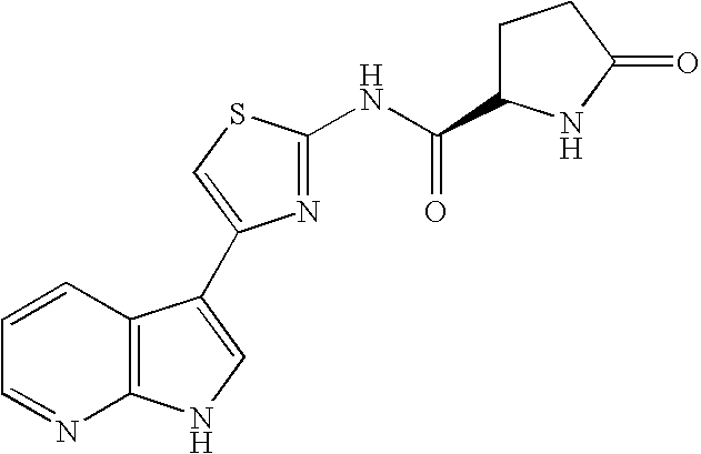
C1=CC2=C(N=C1)NC=C2C1=CSC(NC(=O)C2CCC(=O)N2)=N1
